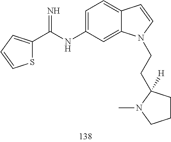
C1=C(NC(C2=CC=CS2)=N)C=C2C(=C1)C=CN2CCC1([H])CCCN1C
